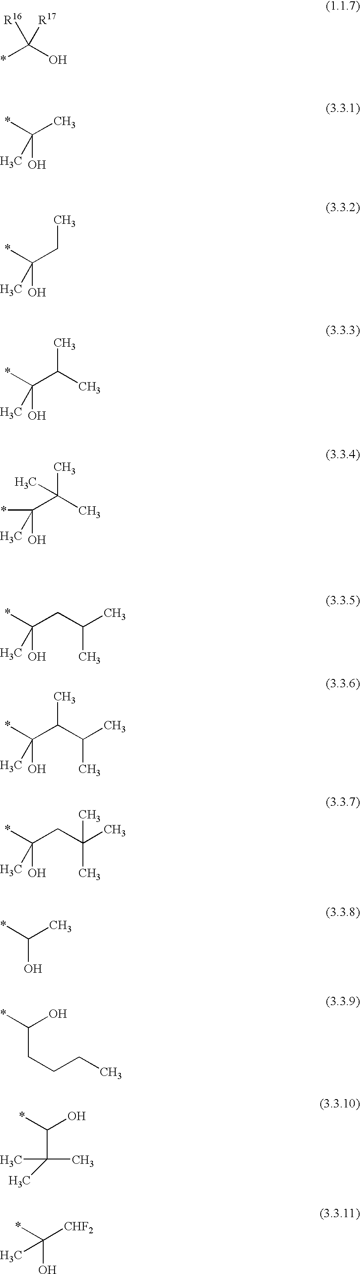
*C(O)([R16])[R17].*C(C)(O)C.*C(CC)(O)C.*C(C(C)C)(O)C.*C(C(C)(C)C)(O)C.*C(CC(C)C)(O)C.*C(C(C(C)C)C)(O)C.*C(CC(C)(C)C)(O)C.*C(C)O.C(CCC)C(*)O.*C(O)C(C)(C)C.*C([CHF2])(O)C
